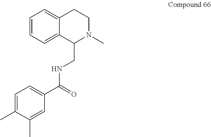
C1=CC=C2C(=C1)CCN(C)C2CNC(C1=CC=C(C)C(C)=C1)=O
